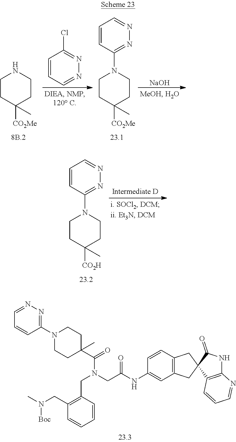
C1=CC(N2CCC(C(=O)N(CC(NC3=CC4=C(C=C3)CC3(C4)C4=C(NC3=O)N=CC=C4)=O)CC3=C(CN(C)[Boc])C=CC=C3)(C)CC2)=NN=C1.C1CC([CO2Me])(C)CCN1.C1=CC=NN=C1Cl.C1CC([CO2Me])(C)CCN1C1=NN=CC=C1.[NaOH].C1=CC(N2CCC([CO2H])(C)CC2)=NN=C1
